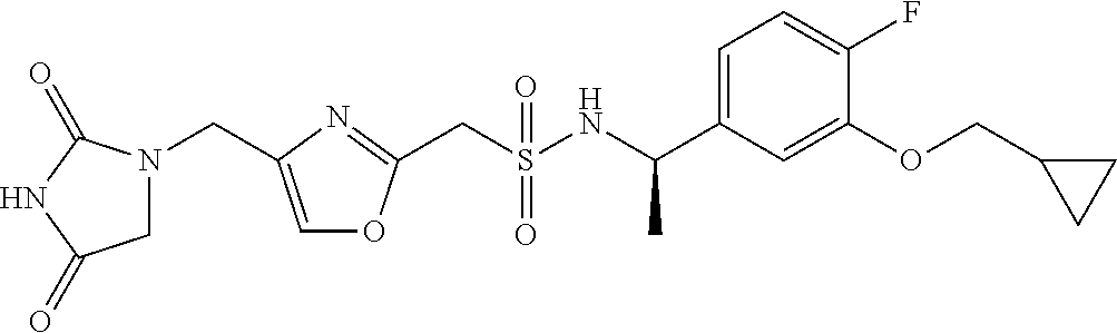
C(S(NC(C1=CC=C(F)C(OCC2CC2)=C1)C)(=O)=O)C1=NC(CN2CC(=O)NC2=O)=CO1
